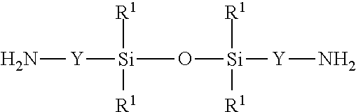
[Y]([Si](O[Si]([Y]N)([R1])[R1])([R1])[R1])N
